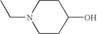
CCN1CCC(O)CC1
